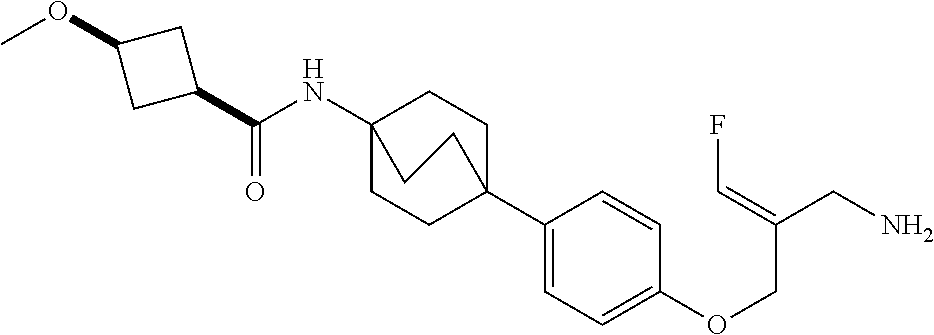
C1(C23CCC(NC(C4CC(OC)C4)=O)(CC2)CC3)=CC=C(OCC(CN)=CF)C=C1
